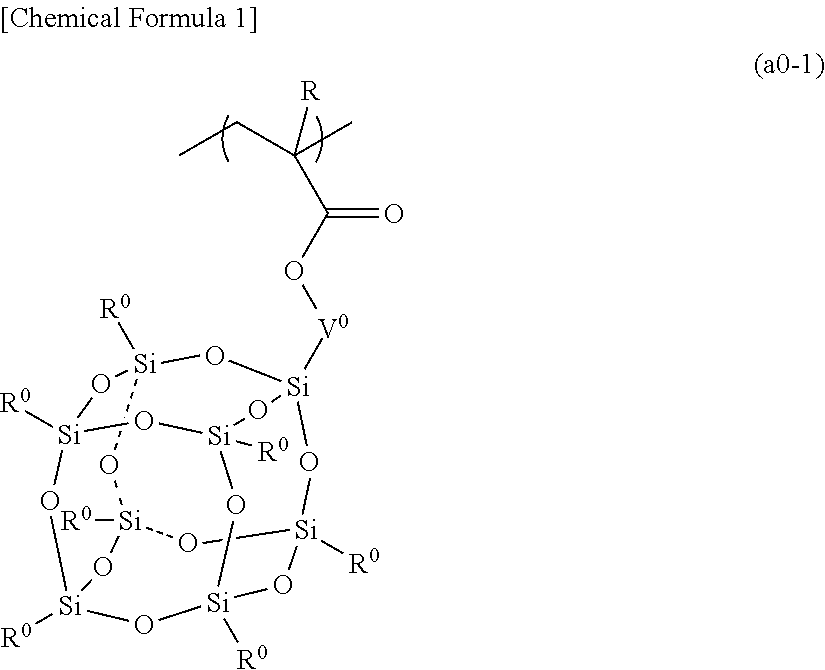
[Si]12([R0])O[Si]3([V0]OC(C([R])(CC)C)=O)O[Si]4([R0])O[Si]([R0])(O1)O[Si]1([R0])O[Si]([R0])(O[Si]([R0])(O[Si]([R0])(O1)O2)O3)O4
